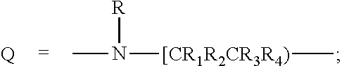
CN([R])[[CR1R2CR3R4)]C.[Q]
